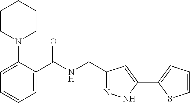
C1=C(N2CCCCC2)C(C(NCC2=NNC(C3=CC=CS3)=C2)=O)=CC=C1
